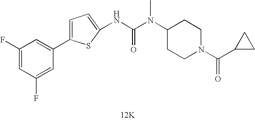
[12K].C1(C2=CC(F)=CC(F)=C2)=CC=C(NC(N(C2CCN(C(=O)C3CC3)CC2)C)=O)S1
